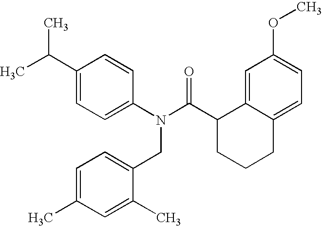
C1(C(C)C)=CC=C(N(C(C2CCCC3=CC=C(OC)C=C23)=O)CC2=CC=C(C)C=C2C)C=C1
